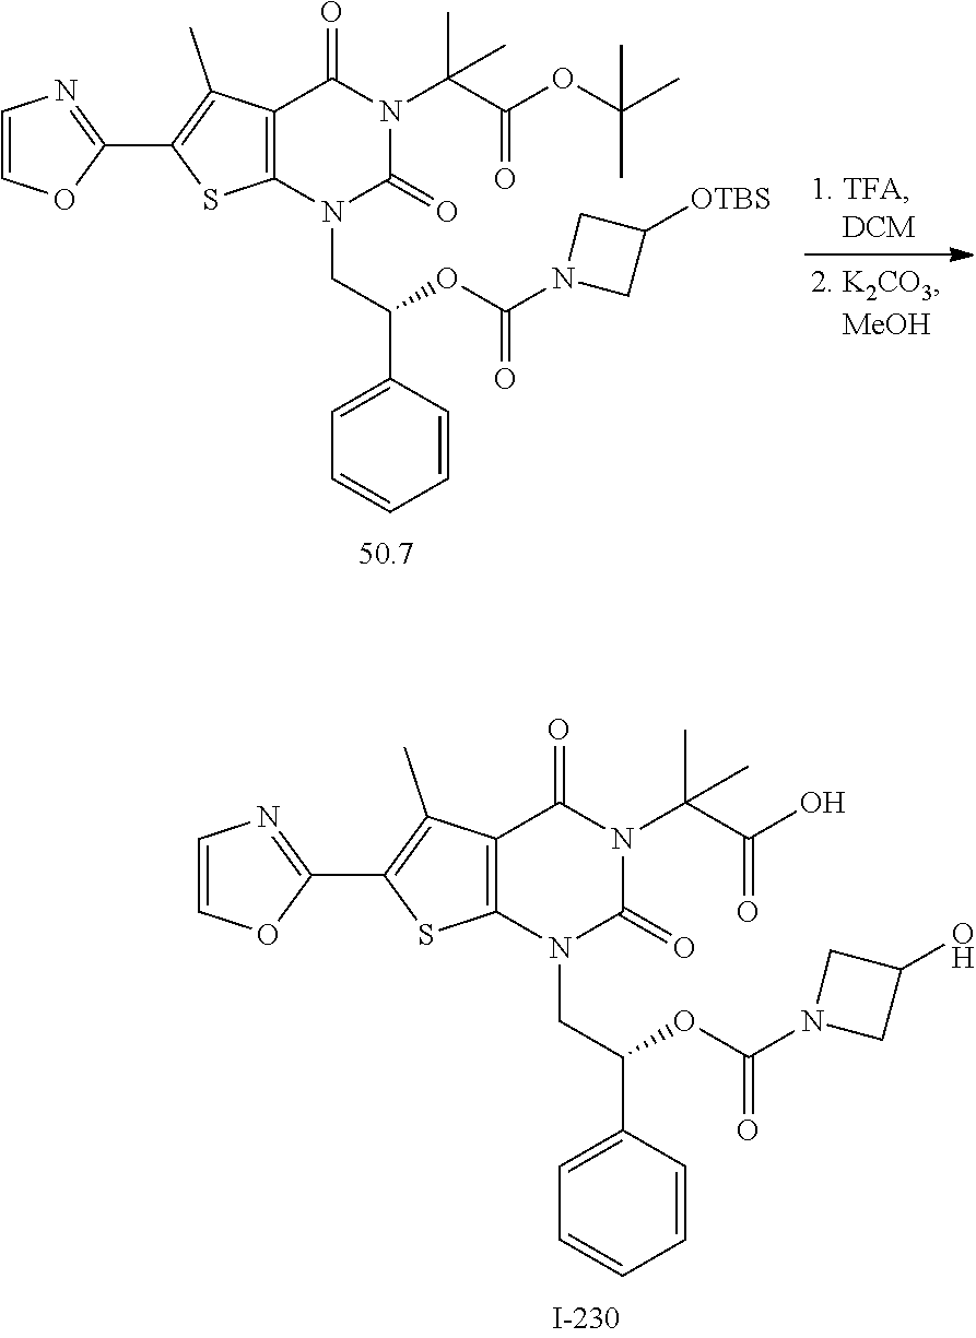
C1=C(C(CN2C(=O)N(C(C(O)=O)(C)C)C(=O)C3=C2SC(C2=NC=CO2)=C3C)OC(=O)N2CC(O)C2)C=CC=C1.C1=C(C(CN2C(=O)N(C(C(OC(C)(C)C)=O)(C)C)C(=O)C3=C2SC(C2=NC=CO2)=C3C)OC(=O)N2CC([OTBS])C2)C=CC=C1
